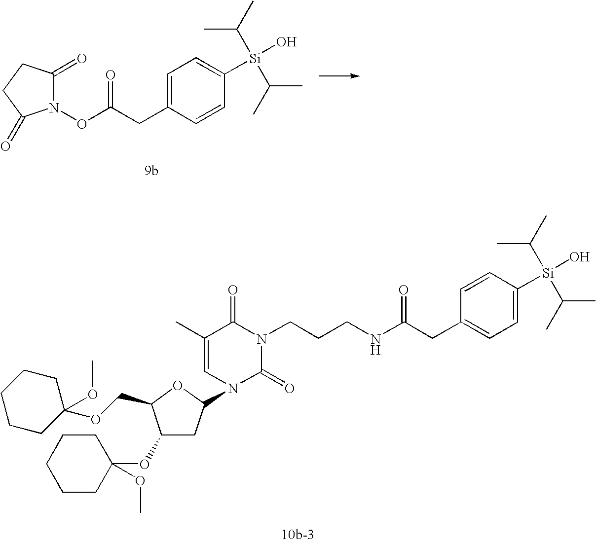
C1=C(CC(ON2C(=O)CCC2=O)=O)C=CC([Si](O)(C(C)C)C(C)C)=C1.C1(C)=CN(C2CC(OC3(OC)CCCCC3)C(COC3(OC)CCCCC3)O2)C(=O)N(CCCNC(CC2=CC=C([Si](O)(C(C)C)C(C)C)C=C2)=O)C1=O
